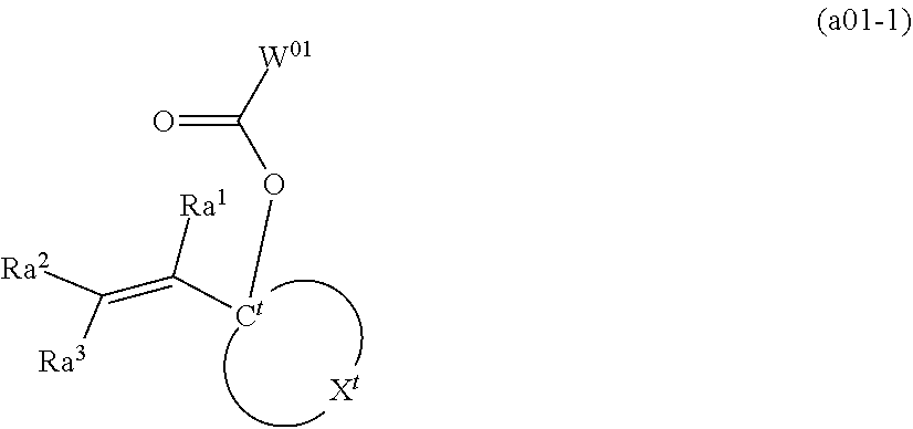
C(=C([Ct]OC(=O)[W01])[Ra1])([Ra3])[Ra2]
